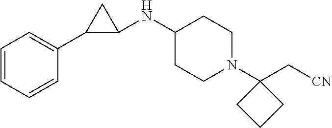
C1=CC=C(C2CC2NC2CCN(C3(C[CN])CCC3)CC2)C=C1
